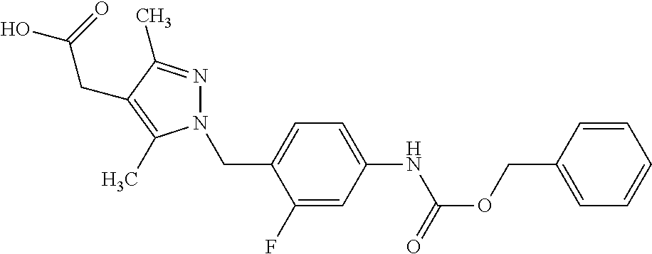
O=C(OCC1=CC=CC=C1)NC1=CC=C(CN2N=C(C)C(CC(=O)O)=C2C)C(F)=C1
